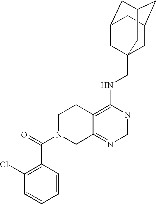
C12=C(NCC34CC5CC(CC(C3)C5)C4)N=CN=C1CN(C(=O)C1=C(Cl)C=CC=C1)CC2
